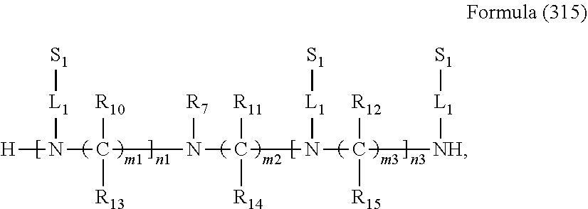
[H]N([L1][S1])C(N(C(N([L1][S1])C([NH][L1][S1])([R12])[R15])([R11])[R14])[R7])([R10])[R13]
